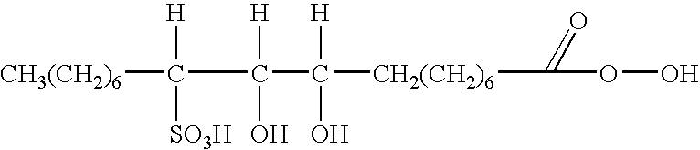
[CH3(CH2)6]C([H])(C([H])(O)C([H])(O)[CH2(CH2)6]C(=O)OO)[SO3H]
